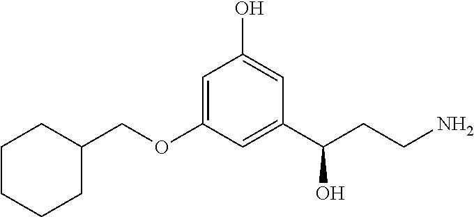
C1CCCC(COC2=CC(O)=CC(C(CCN)O)=C2)C1
